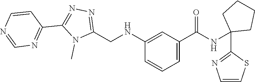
C1=NC=CC(C2=NN=C(CNC3=CC(C(=O)NC4(C5=NC=CS5)CCCC4)=CC=C3)N2C)=N1
